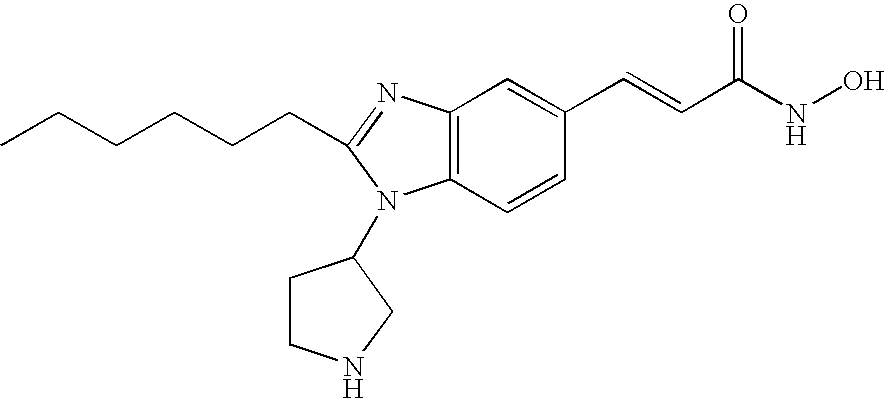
C12=C(C=CC(C=CC(=O)NO)=C1)N(C1CCNC1)C(CCCCCC)=N2
